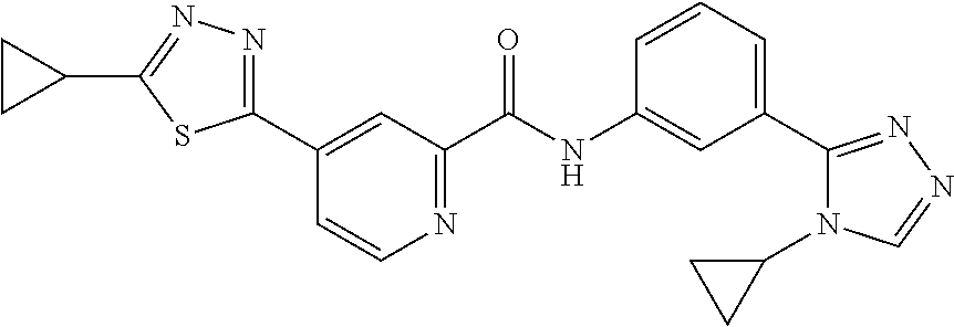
C1(C2=CC(C(=O)NC3=CC(C4=NN=CN4C4CC4)=CC=C3)=NC=C2)=NN=C(C2CC2)S1
